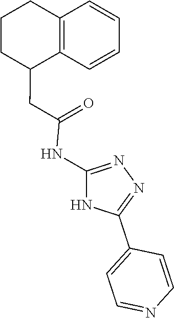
N1=C(NC(CC2CCCC3=C2C=CC=C3)=O)NC(C2=CC=NC=C2)=N1
